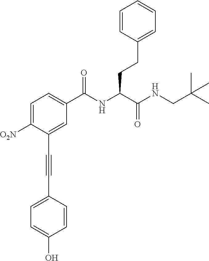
C1=C([O2N])C(C#CC2=CC=C(O)C=C2)=CC(C(NC(C(NCC(C)(C)C)=O)CCC2=CC=CC=C2)=O)=C1
